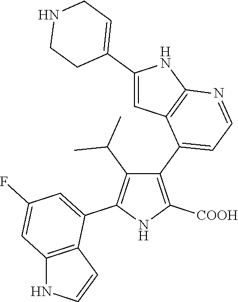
C1(C2=CC=NC3=C2C=C(C2=CCNCC2)N3)=C([COOH])NC(C2=CC(F)=CC3=C2C=CN3)=C1C(C)C
